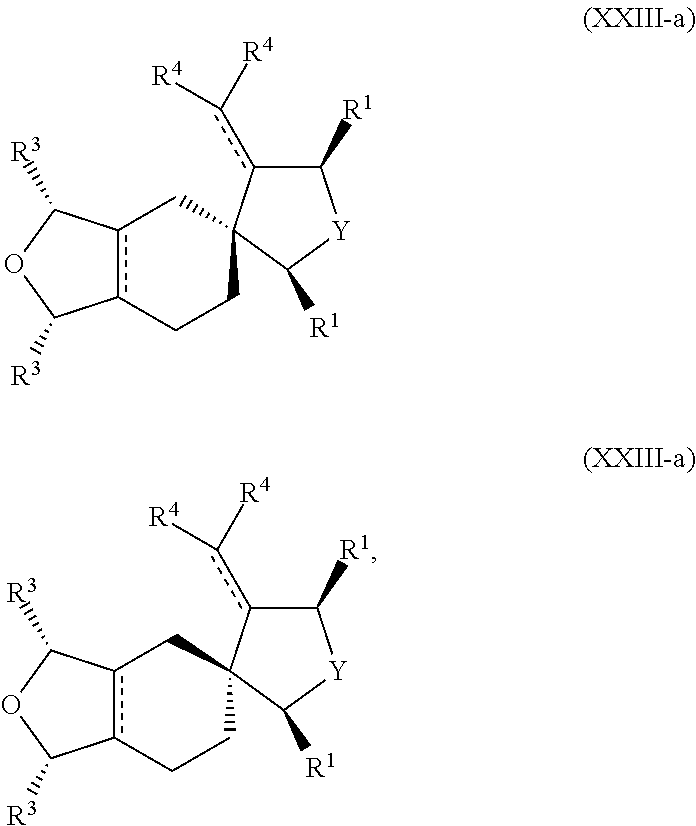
c12c(CCC3(C1)c(c([R4])[R4])C([R1])[Y]C3[R1])C([R3])OC2[R3].c12c(CCC3(C1)c(c([R4])[R4])C([R1])[Y]C3[R1])C([R3])OC2[R3]
